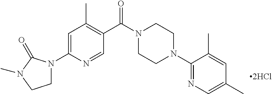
C1N(C2=CC(C)=C(C(N3CCN(C4=NC=C(C)C=C4C)CC3)=O)C=N2)C(=O)N(C)C1
